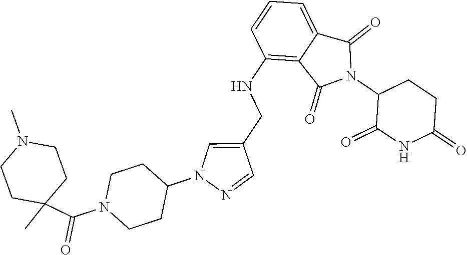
C1(NCC2=CN(C3CCN(C(=O)C4(C)CCN(C)CC4)CC3)N=C2)=C2C(=CC=C1)C(=O)N(C1C(=O)NC(=O)CC1)C2=O
